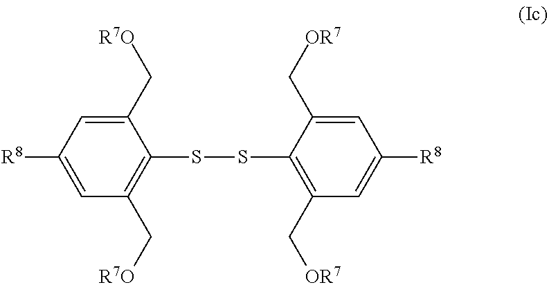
C1(SSC2=C(C[OR7])C=C([R8])C=C2C[OR7])=C(C[R7O])C=C([R8])C=C1C[R7O]
